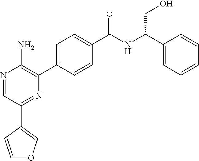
N1=CC(C2=COC=C2)=NC(C2=CC=C(C(NC(C3=CC=CC=C3)CO)=O)C=C2)=C1N
